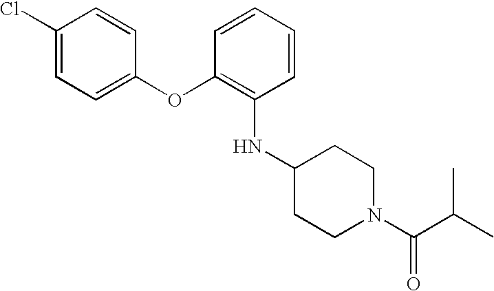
O(C1=CC=C(Cl)C=C1)C1=C(NC2CCN(C(C(C)C)=O)CC2)C=CC=C1
